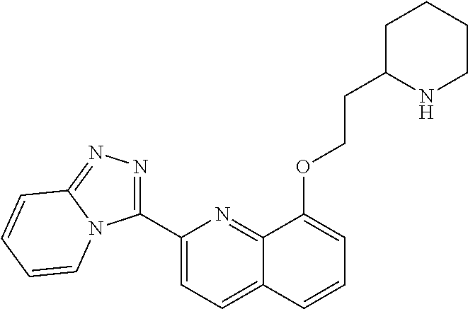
C1(C2=NN=C3N2C=CC=C3)=CC=C2C(=N1)C(OCCC1NCCCC1)=CC=C2
